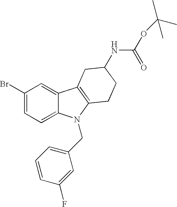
C1(Br)=CC=C2C(=C1)C1=C(N2CC2=CC=CC(F)=C2)CCC(NC(OC(C)(C)C)=O)C1
